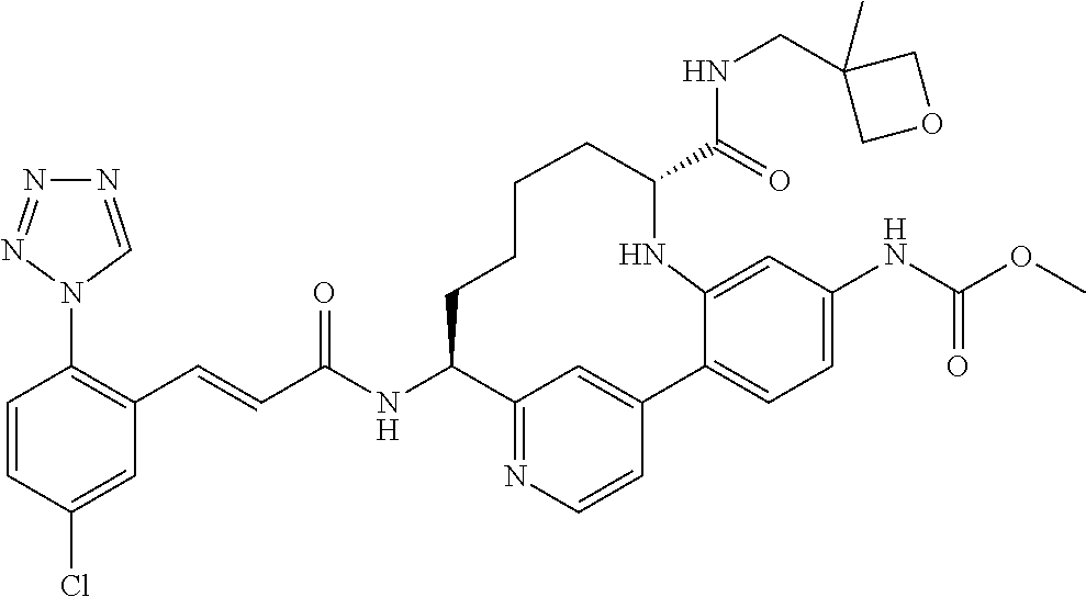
C1=CC(Cl)=CC(C=CC(NC2C3=NC=CC(=C3)C3=CC=C(NC(OC)=O)C=C3NC(C(=O)NCC3(C)COC3)CCCC2)=O)=C1N1C=NN=N1
